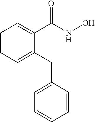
C1=CC=C(CC2=CC=CC=C2)C(C(NO)=O)=C1
